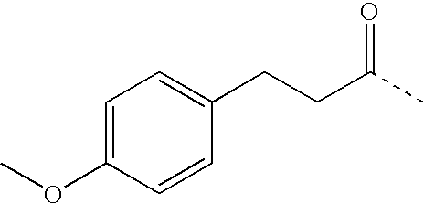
C1=C(OC)C=CC(CCC(C)=O)=C1
